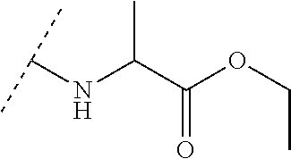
C(C(OCC)=O)(NC(C)C)C
